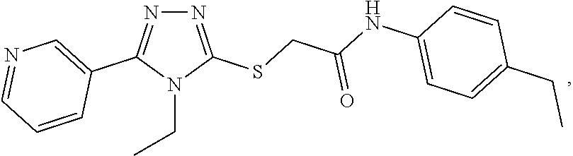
N1=C(SCC(NC2=CC=C(CC)C=C2)=O)N(CC)C(C2=CN=CC=C2)=N1
